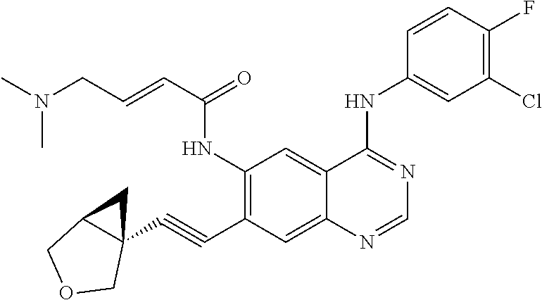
CN(C)CC=CC(=O)NC1=C(C#CC23C(COC2)C3)C=C2C(=C1)C(NC1=CC(Cl)=C(F)C=C1)=NC=N2
